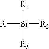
[R][Si]([R2])([R1])[R3]
